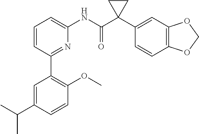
C1=CC(C2=C(OC)C=CC(C(C)C)=C2)=NC(NC(C2(C3=CC4=C(C=C3)OCO4)CC2)=O)=C1
